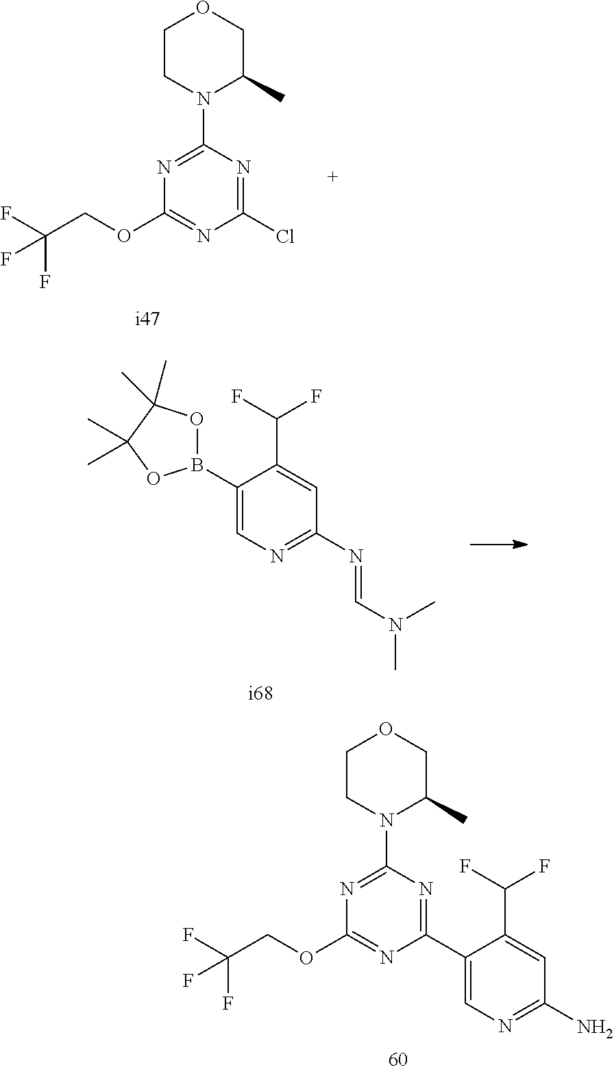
C1(B2OC(C)(C)C(C)(C)O2)=CN=C(N=CN(C)C)C=C1C(F)F.C1(C2=CN=C(N)C=C2C(F)F)=NC(N2C(C)COCC2)=NC(OCC(F)(F)F)=N1.C1(Cl)=NC(N2C(C)COCC2)=NC(OCC(F)(F)F)=N1
